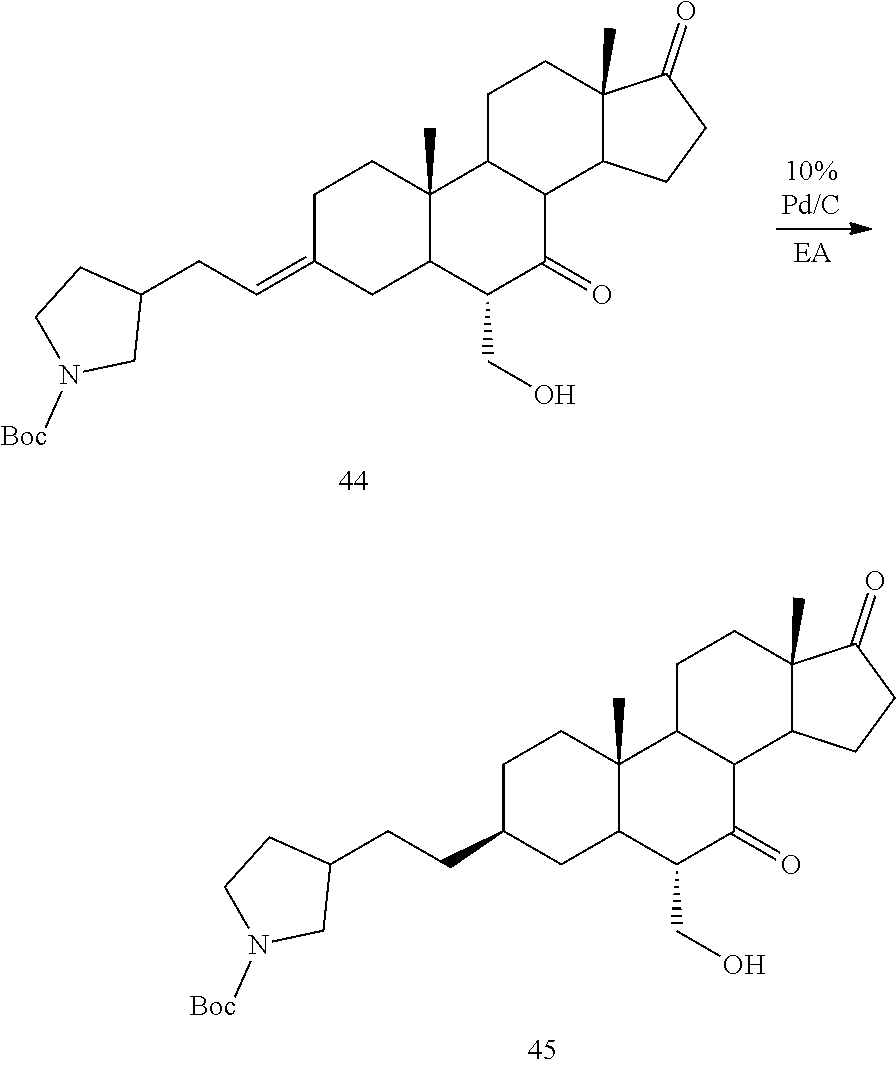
C1CC2(C)C(CC1=CCC1CCN([Boc])C1)C(CO)C(=O)C1C2CCC2(C)C1CCC2=O.C1CC2(C)C(CC1CCC1CCN([Boc])C1)C(CO)C(=O)C1C2CCC2(C)C1CCC2=O
